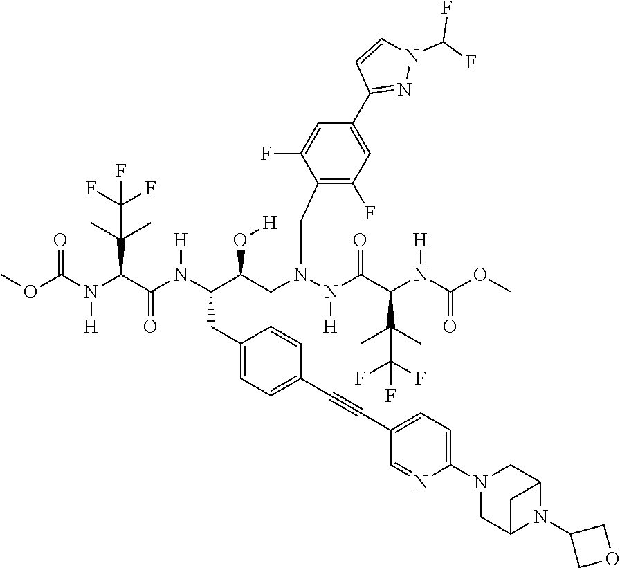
COC(N(C(C(N(C(C(CN(N(C(C(N(C(OC)=O)[H])C(C)(C)C(F)(F)F)=O)[H])CC1=C(F)C=C(C2=NN(C(F)F)C=C2)C=C1F)O[H])CC1=CC=C(C#CC2=CC=C(N3CC4N(C5COC5)C(C3)C4)N=C2)C=C1)[H])=O)C(C)(C)C(F)(F)F)[H])=O
